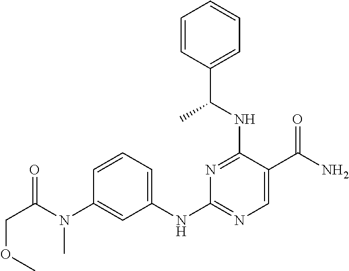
N1=C(NC(C2=CC=CC=C2)C)C(C(N)=O)=CN=C1NC1=CC=CC(N(C(COC)=O)C)=C1
